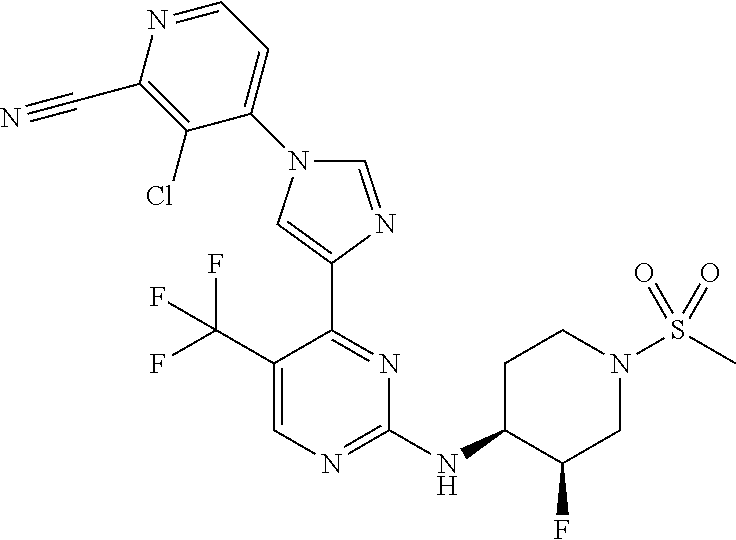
C1(NC2C(F)CN(S(C)(=O)=O)CC2)=NC=C(C(F)(F)F)C(C2=CN(C3=CC=NC(C#N)=C3Cl)C=N2)=N1
